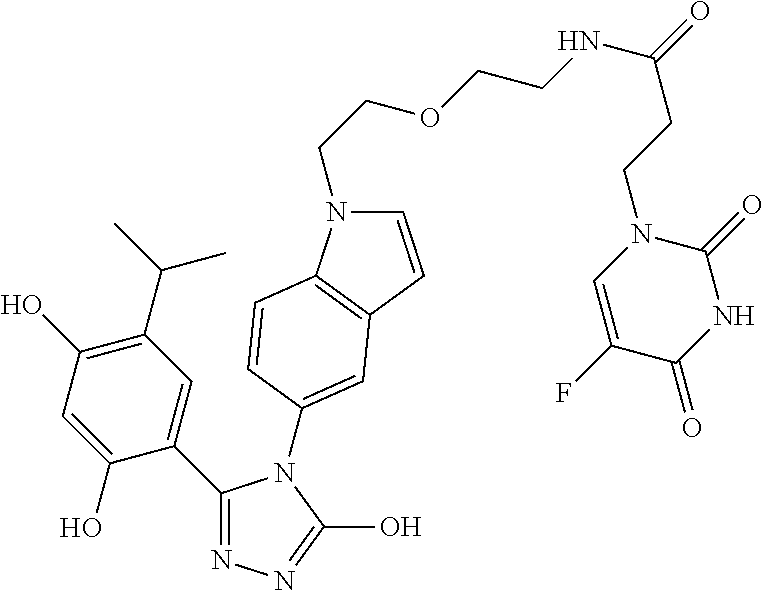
C1(C2=CC(C(C)C)=C(O)C=C2O)=NN=C(O)N1C1=CC2=C(N(CCOCCNC(CCN3C=C(F)C(=O)NC3=O)=O)C=C2)C=C1
